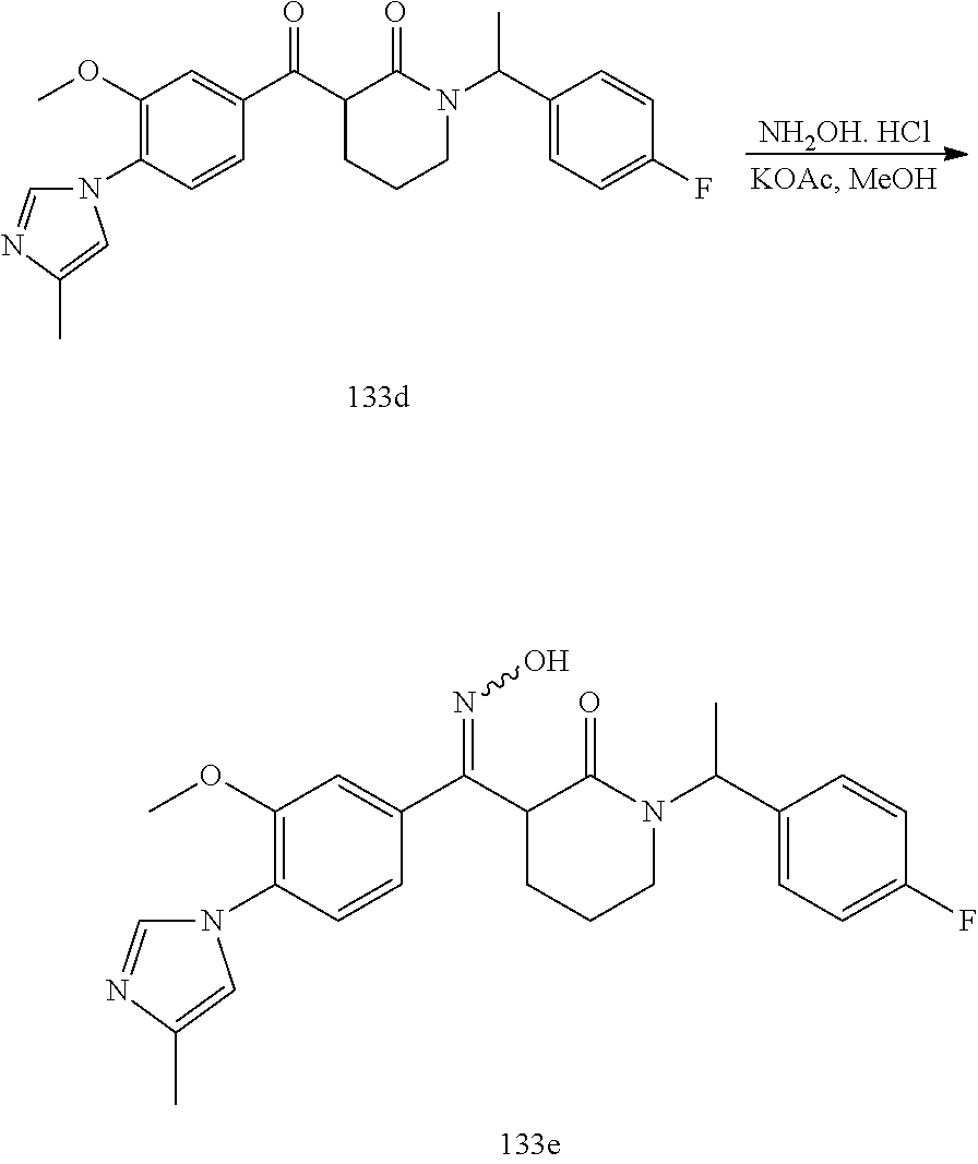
C1(C(C2=CC(OC)=C(N3C=NC(C)=C3)C=C2)=NO)CCCN(C(C2=CC=C(F)C=C2)C)C1=O.C1(C(C2=CC(OC)=C(N3C=NC(C)=C3)C=C2)=O)CCCN(C(C2=CC=C(F)C=C2)C)C1=O.[NH2OH. HCl]
